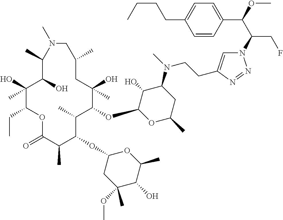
C1(O)(C)C(CC)OC(=O)C(C)C(OC2CC(OC)(C)C(O)C(C)O2)C(C)C(OC2OC(C)CC(N(C)CCC3=CN(C(C(OC)C4=CC=C(CCCC)C=C4)CF)N=N3)C2O)C(O)(C)CC(C)CN(C)C(C)C1O
